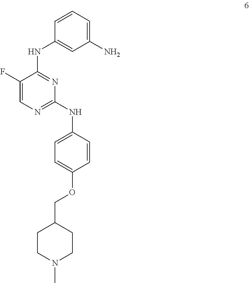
FC1=CN=C(NC2=CC=C(OCC3CCN(C)CC3)C=C2)N=C1NC1=CC(N)=CC=C1
